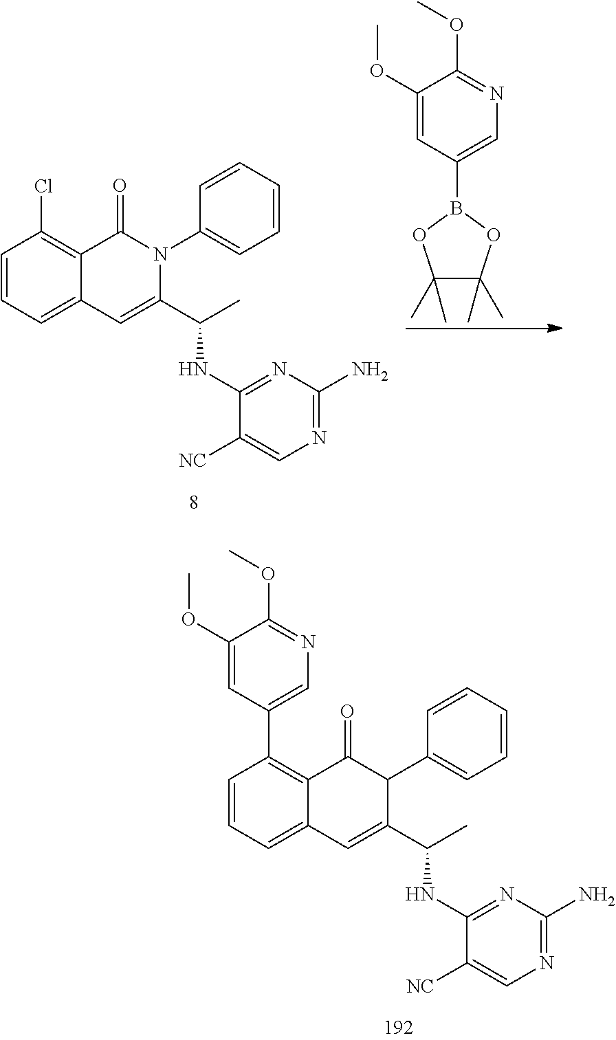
C1=CC=C2C(=C1Cl)C(=O)N(C1=CC=CC=C1)C(C(C)NC1=NC(N)=NC=C1[NC])=C2.C1(OC)=CC(B2OC(C)(C)C(C)(C)O2)=CN=C1OC.C1=CC=C2C(=C1C1=CN=C(OC)C(OC)=C1)C(=O)C(C1=CC=CC=C1)C(C(C)NC1=NC(N)=NC=C1[NC])=C2
